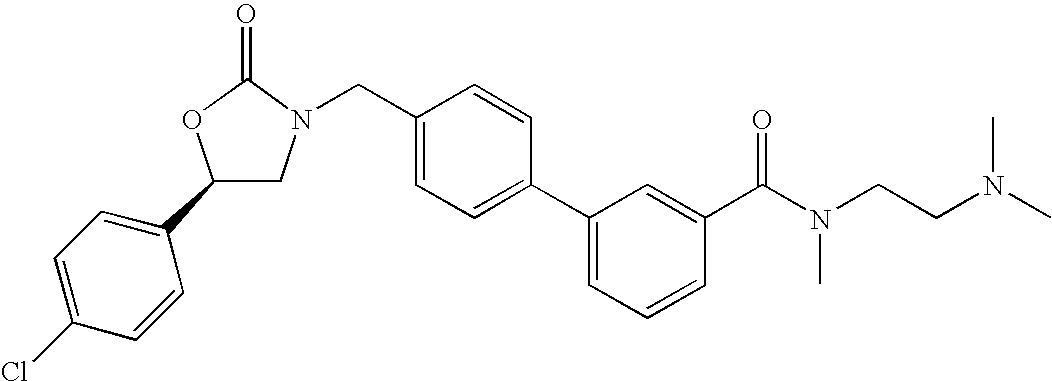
C1(C2=CC=C(Cl)C=C2)CN(CC2=CC=C(C3=CC=CC(C(N(CCN(C)C)C)=O)=C3)C=C2)C(=O)O1
